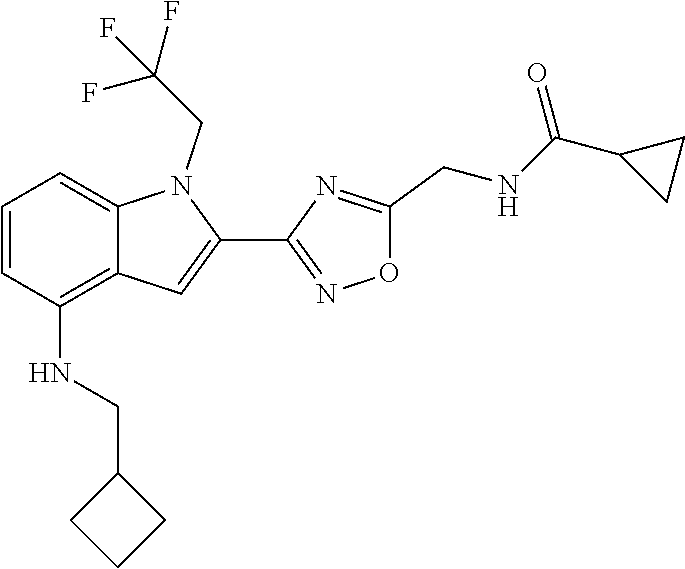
C12=CC=CC(NCC3CCC3)=C1C=C(C1=NOC(CNC(C3CC3)=O)=N1)N2CC(F)(F)F
